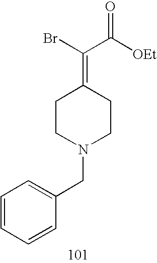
C1=CC=CC(CN2CCC(=C(Br)C([OEt])=O)CC2)=C1
